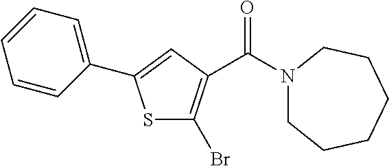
S1C(Br)=C(C(N2CCCCCC2)=O)C=C1C1=CC=CC=C1
